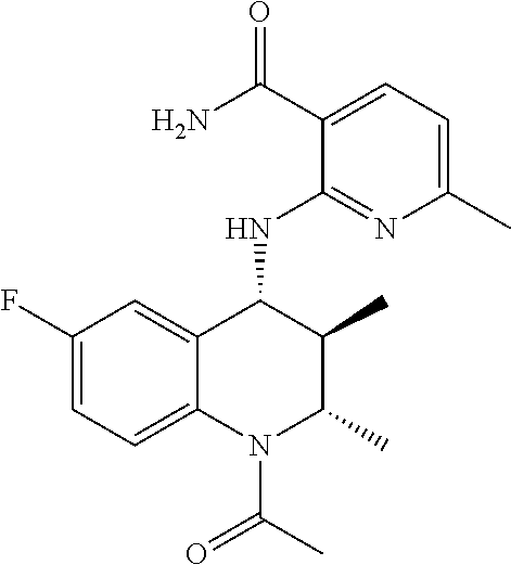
C1(F)=CC=C2C(=C1)C(NC1=NC(C)=CC=C1C(N)=O)C(C)C(C)N2C(C)=O
